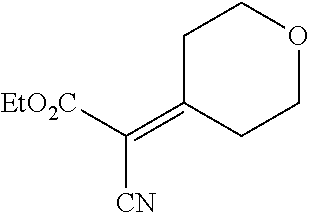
C1C(=C([EtO2C])[CN])CCOC1
